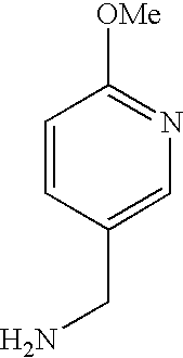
C1(CN)=CN=C([OMe])C=C1
